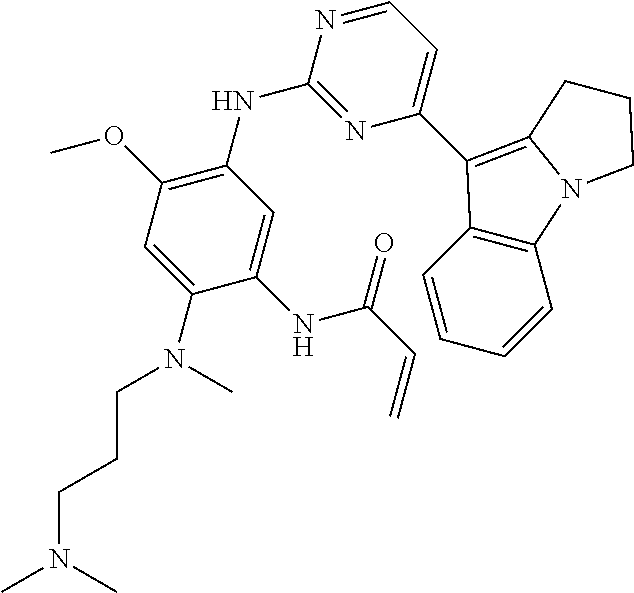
C1(C2=C3N(C4=C2C=CC=C4)CCC3)=CC=NC(NC2=C(OC)C=C(N(CCCN(C)C)C)C(NC(C=C)=O)=C2)=N1
